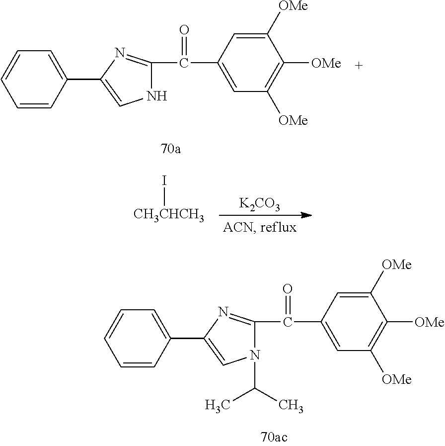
C1([OMe])=CC(C(C2=NC(C3=CC=CC=C3)=CN2)=O)=CC([OMe])=C1[OMe].[CH3CHCH3]I.[K2CO3].C1([OMe])=CC(C(C2=NC(C3=CC=CC=C3)=CN2C(C)C)=O)=CC([OMe])=C1[OMe]
